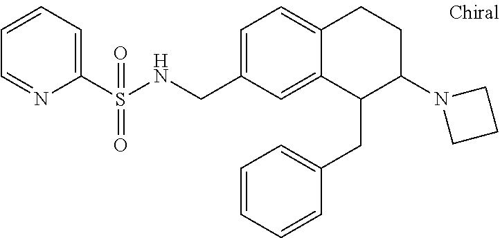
C1=C(CNS(=O)(=O)C2=CC=CC=N2)C=C2C(=C1)CCC(N1CCC1)C2CC1=CC=CC=C1
